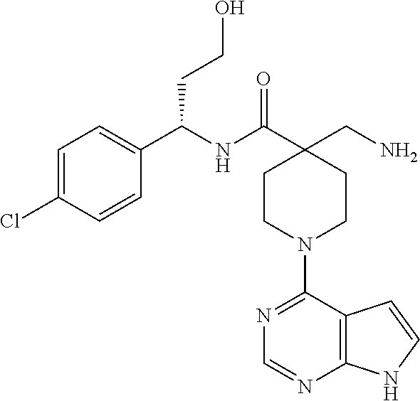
C1=C(Cl)C=CC(C(NC(C2(CN)CCN(C3=NC=NC4=C3C=CN4)CC2)=O)CCO)=C1
